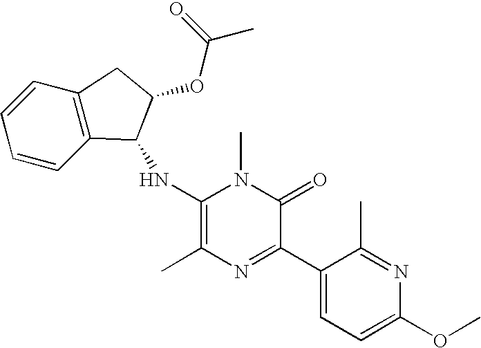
C1(NC2C3=C(C=CC=C3)CC2OC(C)=O)=C(C)N=C(C2=CC=C(OC)N=C2C)C(=O)N1C
